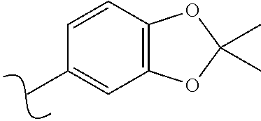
C1=CC2=C(C=C1C)OC(C)(C)O2
